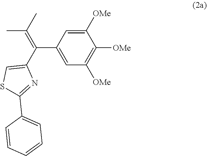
C(C1=CC([OMe])=C([OMe])C([OMe])=C1)(C1=CSC(C2=CC=CC=C2)=N1)=C(C)C
